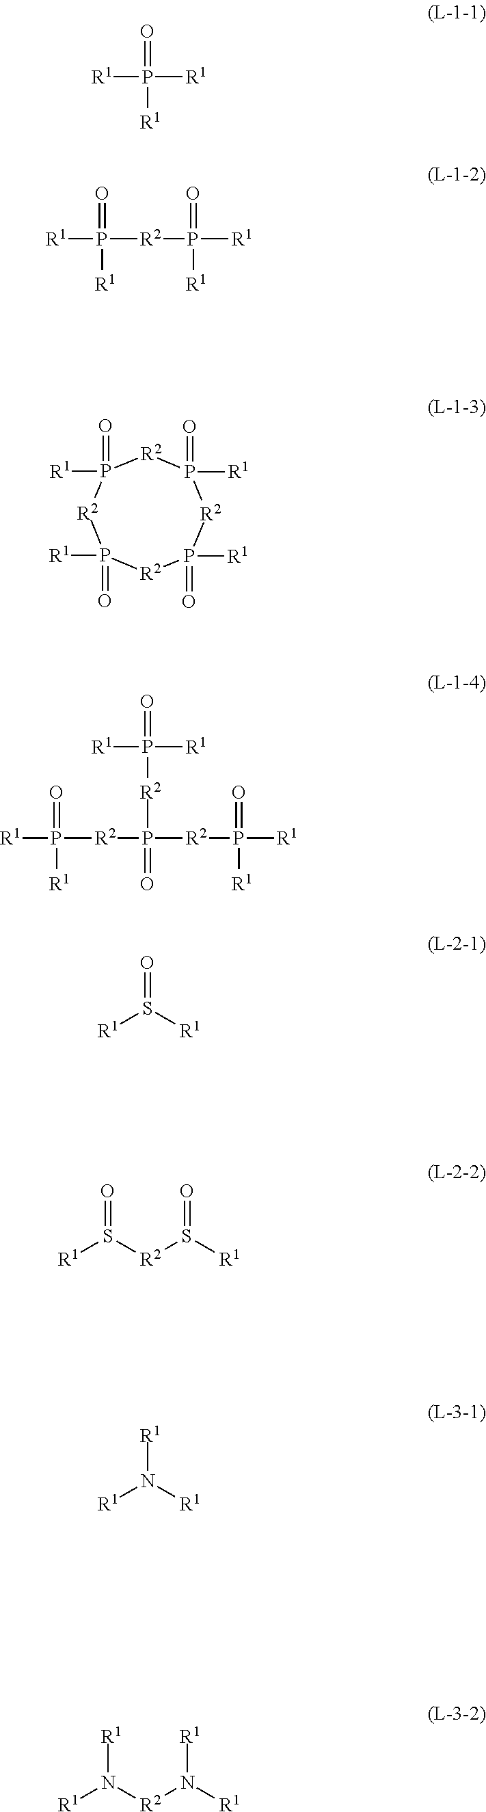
O=P([R1])([R1])[R1].O=P([R1])([R2]P(=O)([R1])[R1])[R1].[R2]1P([R1])(=O)[R2]P(=O)([R1])[R2]P(=O)([R1])[R2]P1([R1])=O.[R1]P(=O)([R1])[R2]P([R2]P([R1])([R1])=O)(=O)[R2]P(=O)([R1])[R1].O=S([R1])[R1].O=S([R2]S([R1])=O)[R1].[R1]N([R1])[R1].[R1]N([R2]N([R1])[R1])[R1]
